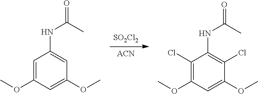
C1(Cl)=C(OC)C=C(OC)C(Cl)=C1NC(C)=O.[SO2Cl2].[ACN].C1=C(OC)C=C(OC)C=C1NC(=O)C
